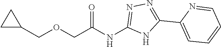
C(C1CC1)OCC(NC1=NN=C(C2=CC=CC=N2)N1)=O
